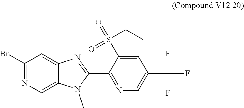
S(=O)(CC)(=O)C1=CC(C(F)(F)F)=CN=C1C1=NC2=CC(Br)=NC=C2N1C
